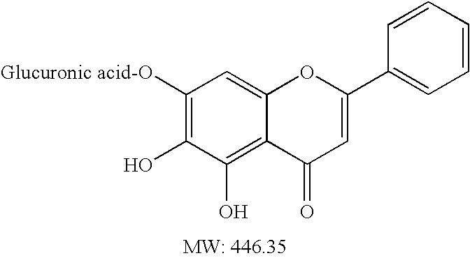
C1([Glucuronic acid-O])=C(O)C(O)=C2C(=C1)OC(C1=CC=CC=C1)=CC2=O
